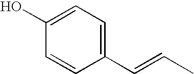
C1(C=CC)=CC=C(O)C=C1
